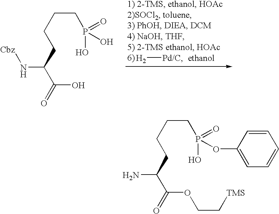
N(C(C(=O)O)CCCCP(O)(=O)O)[Cbz].[H2][Pd/C].NC(C(=O)OCC[TMS])CCCCP(OC1=CC=CC=C1)(=O)O
